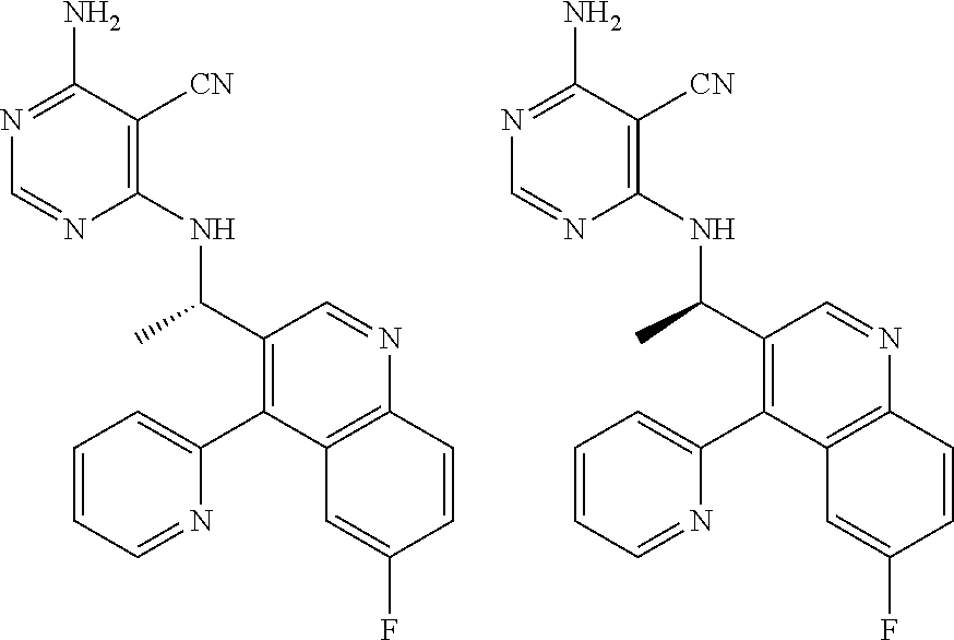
C1(NC(C2=C(C3=CC=CC=N3)C3=C(N=C2)C=CC(F)=C3)C)=C([CN])C(N)=NC=N1.C1(NC(C2=C(C3=CC=CC=N3)C3=C(N=C2)C=CC(F)=C3)C)=C([CN])C(N)=NC=N1
